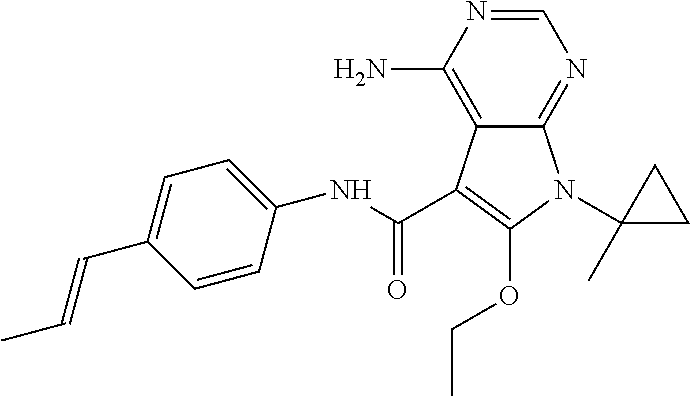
C1=NC(N)=C2C(=N1)N(C1(C)CC1)C(OCC)=C2C(NC1=CC=C(C=CC)C=C1)=O
